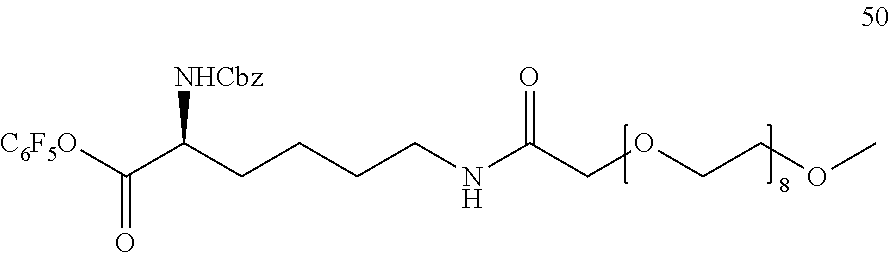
C(COCCOC)(NCCCCC(C([C6F5O])=O)[NHCbz])=O
